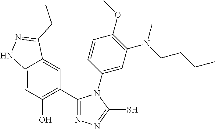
C12=CC(O)=C(C3=NN=C(S)N3C3=CC(N(CCCC)C)=C(OC)C=C3)C=C1C(CC)=NN2
